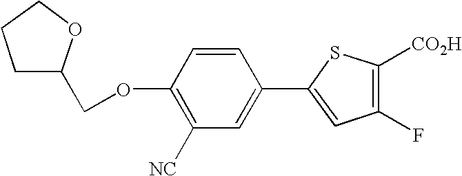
C1(OCC2OCCC2)=C([NC])C=C(C2=CC(F)=C([CO2H])S2)C=C1
